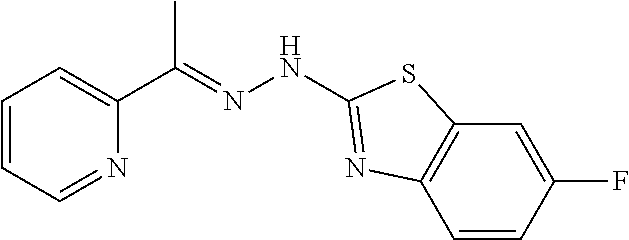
C1=CC=NC(C(=NNC2=NC3=C(C=C(F)C=C3)S2)C)=C1
